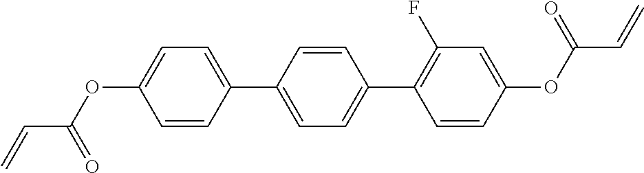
C1=C(OC(C=C)=O)C=CC(C2=CC=C(C3=C(F)C=C(OC(C=C)=O)C=C3)C=C2)=C1
